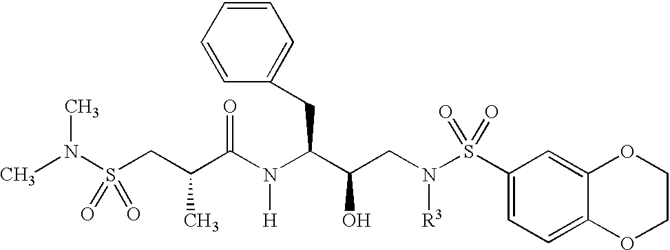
CN(S(CC(C(N(C(CC1=CC=CC=C1)C(O)CN([R3])S(=O)(C1=CC=C2C(=C1)OCCO2)=O)[H])=O)C)(=O)=O)C
